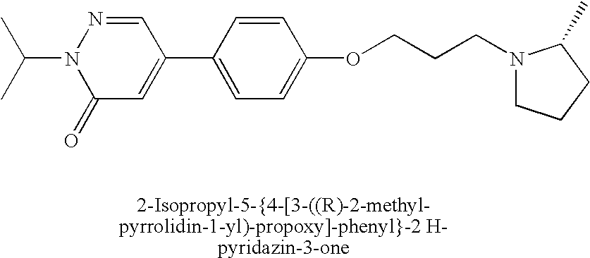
C1=CC(C2=CC(=O)N(C(C)C)N=C2)=CC=C1OCCCN1CCCC1C
